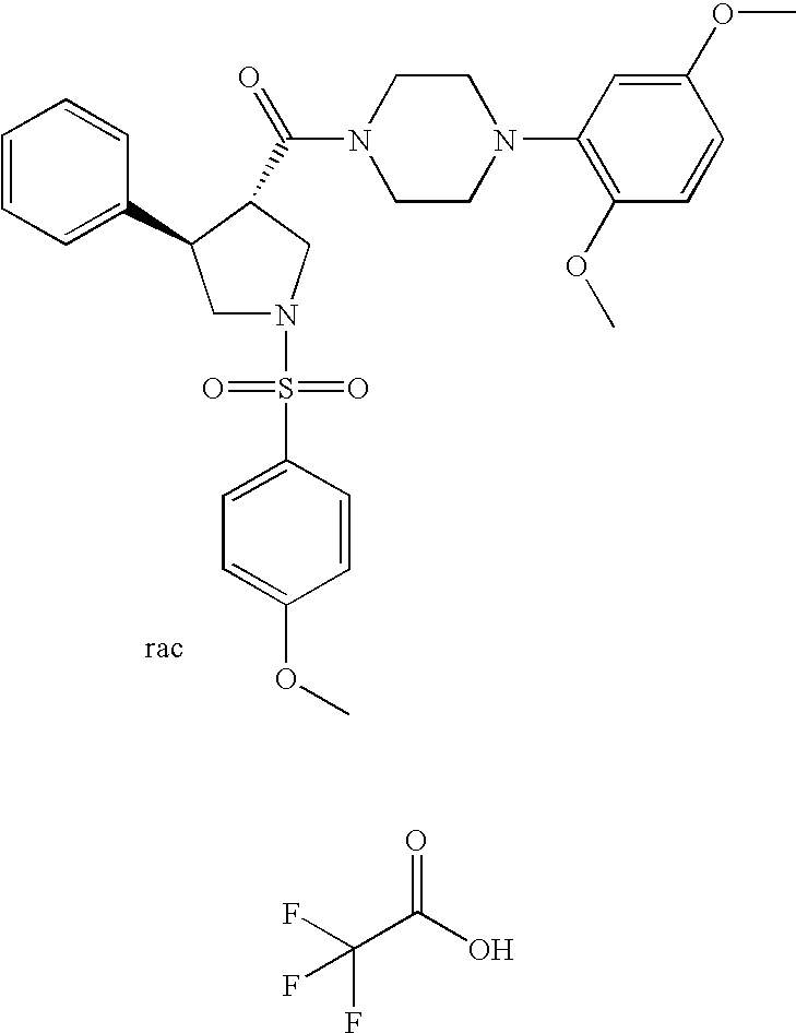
C1N(S(C2=CC=C(OC)C=C2)(=O)=O)CC(C(=O)N2CCN(C3=C(OC)C=CC(OC)=C3)CC2)C1C1=CC=CC=C1.O=C(O)C(F)(F)F
